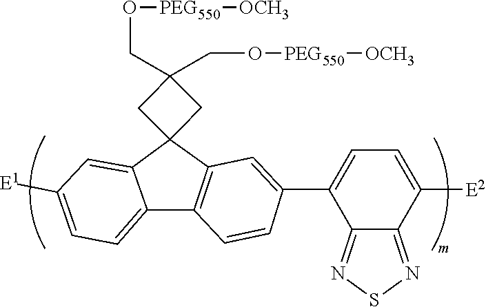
C1=CC2=C(C=C1C1=CC=C([E2])C3=NSN=C13)C1(C3=CC([E1])=CC=C32)CC(CO[PEG550][OCH3])(CO[PEG550][OCH3])C1
